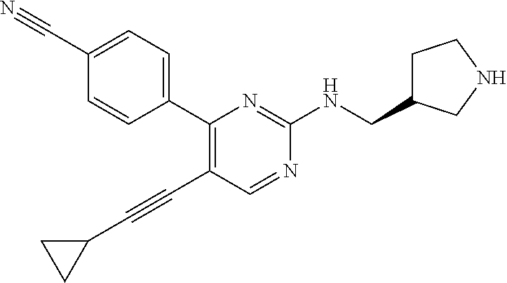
C1(C2=C(C#CC3CC3)C=NC(NCC3CCNC3)=N2)=CC=C(C#N)C=C1
